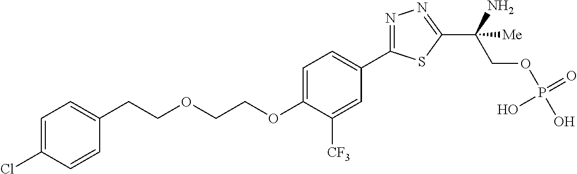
C1(CCOCCOC2=CC=C(C3=NN=C(C(COP(O)(=O)O)(N)[Me])S3)C=C2[CF3])=CC=C(Cl)C=C1
